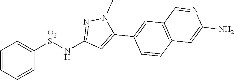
N(C1=NN(C)C(C2=CC3=C(C=C2)C=C(N)N=C3)=C1)[O2S]C1=CC=CC=C1
